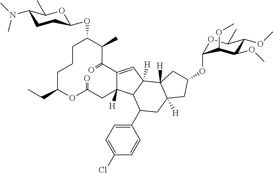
C12=CC3([H])C4([H])CC(OC5OC(C)C(OC)C(OC)C5OC)CC4([H])CC(C4=CC=C(Cl)C=C4)C3C1([H])CC(=O)OC(CC)CCCC(OC1OC(C)C(N(C)C)CC1)C(C)C2=O
